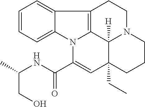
C1=CC=C2C(=C1)C1=C3N2C(C(=O)NC(CO)C)=CC2(CC)C3([H])N(CC1)CCC2
